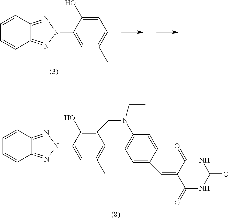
C1=CC2=NN(C3=CC(C)=CC=C3O)N=C2C=C1.C1=CC2=NN(C3=CC(C)=CC(CN(CC)C4=CC=C(C=C5C(=O)NC(=O)NC5=O)C=C4)=C3O)N=C2C=C1
